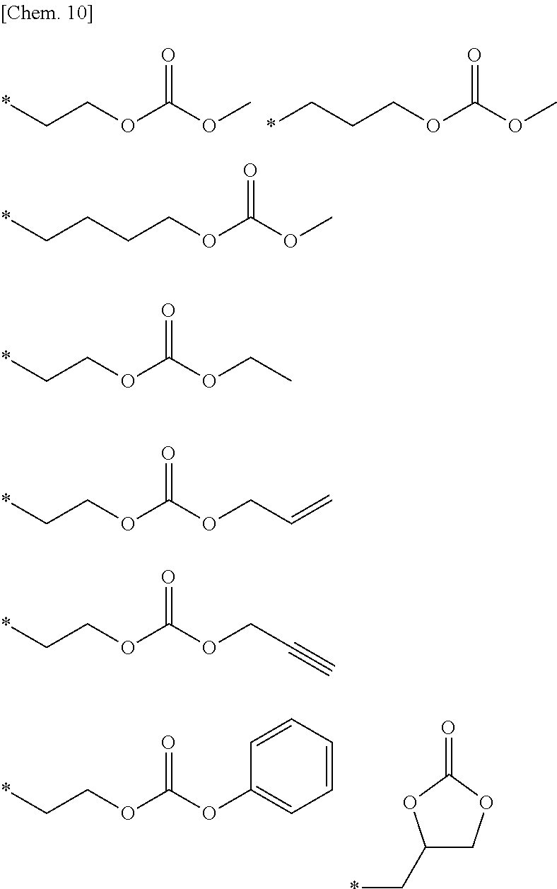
*CCOC(OC)=O.C(CCOC(OC)=O)*.*CCOC(OC1=CC=CC=C1)=O.C1(C*)COC(=O)O1.C(CCOC(OC)=O)C*.*CCOC(OCC)=O.*CCOC(OCC=C)=O.*CCOC(OCC#C)=O
